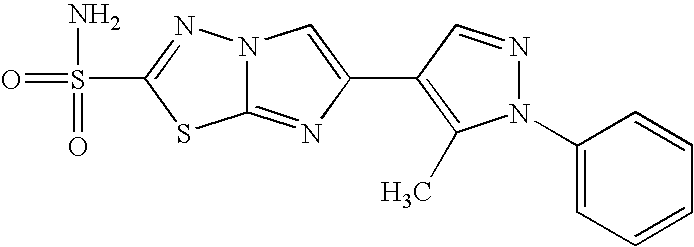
N12C(=NC(C3=C(C)N(C4=CC=CC=C4)N=C3)=C1)SC(S(=O)(N)=O)=N2
